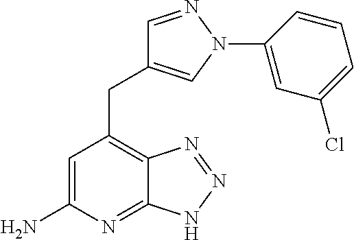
C1=C(N)N=C2C(=C1CC1=CN(C3=CC(Cl)=CC=C3)N=C1)N=NN2
